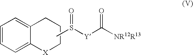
C1=CC=C2C(=C1)CCC[X]2.CS([Y]C([NR12R13])=O)=O
